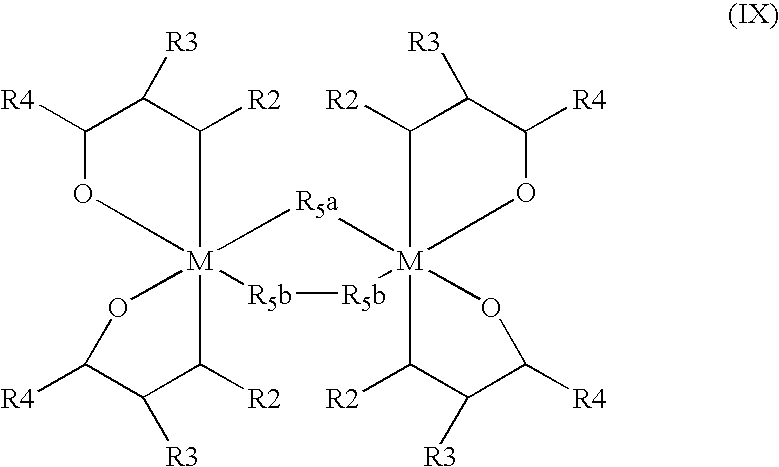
[R5b]1[R5b][M]23(C([R2])C([R3])C([R4])O2)(C([R2])C([R3])C([R4])O3)[R5a][M]123(C([R2])C([R3])C([R4])O2)C([R2])C([R3])C([R4])O3
